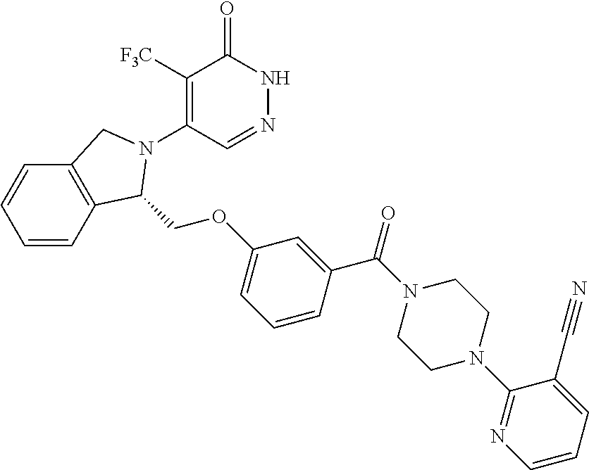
C1([F3C])=C(N2C(COC3=CC=CC(C(=O)N4CCN(C5=NC=CC=C5C#N)CC4)=C3)C3=C(C=CC=C3)C2)C=NNC1=O
